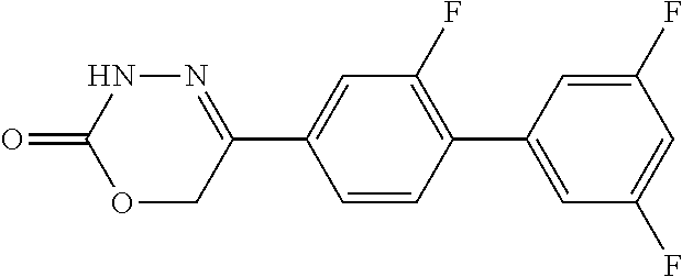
C1(C2=C(F)C=C(C3=NNC(=O)OC3)C=C2)=CC(F)=CC(F)=C1
